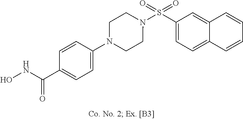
N1(S(C2=CC=C3C(=C2)C=CC=C3)(=O)=O)CCN(C2=CC=C(C(NO)=O)C=C2)CC1
